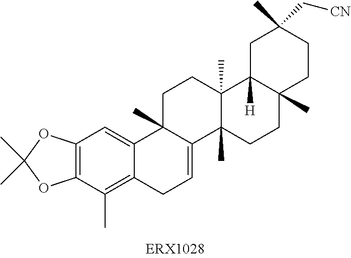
C12=C(C(C)=C3C(=C1)C1(C)C(=CC3)C3(C)C(C)(CC1)C1([H])C(C)(CC3)CCC(C)(C[CN])C1)OC(C)(C)O2
